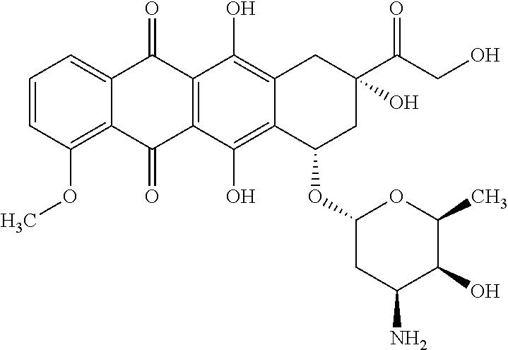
C1=CC(OC)=C2C(=C1)C(=O)C1=C(C2=O)C(O)=C2C(=C1O)CC(C(CO)=O)(O)CC2OC1CC(N)C(O)C(C)O1
